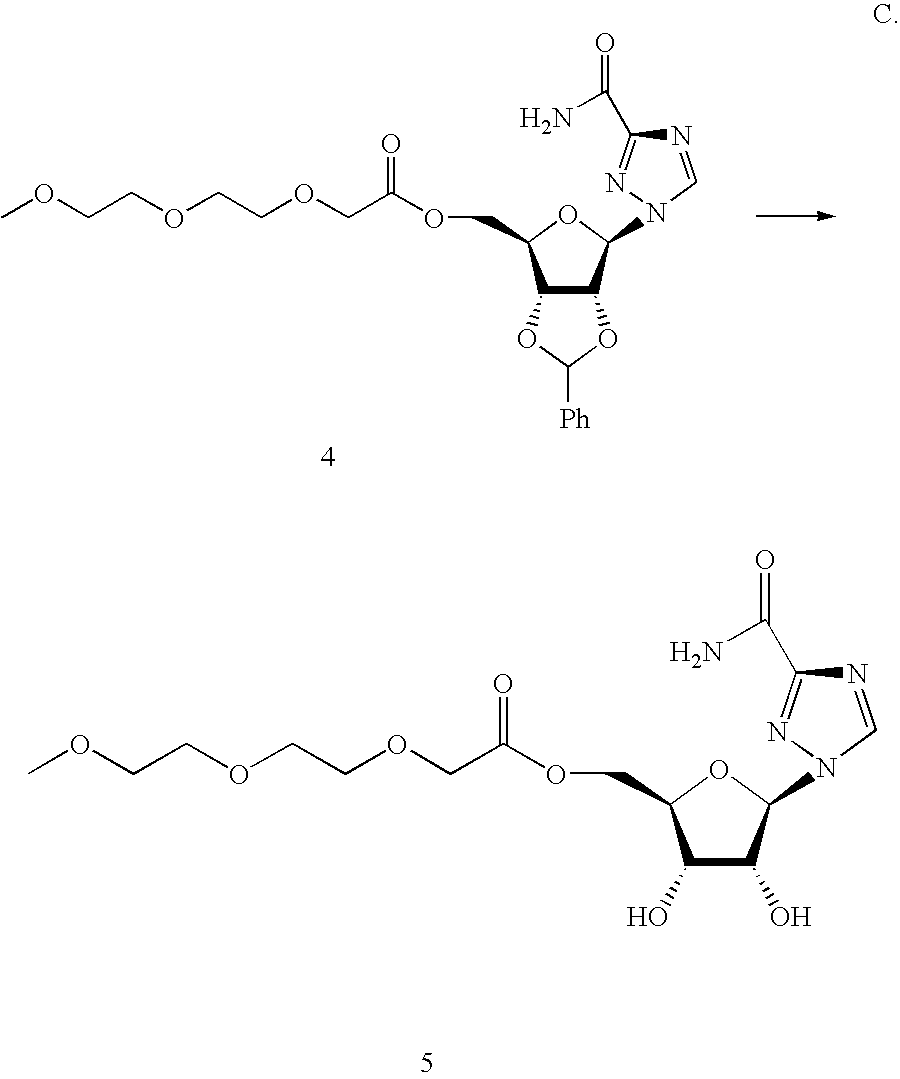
N1=CN(C2C3C(C(COC(COCCOCCOC)=O)O2)OC([Ph])O3)N=C1C(N)=O.N1=CN(C2OC(COC(COCCOCCOC)=O)C(O)C2O)N=C1C(N)=O
